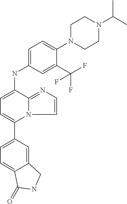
C12=CC(C3=CC=C(NC4=CC=C(N5CCN(C(C)C)CC5)C(C(F)(F)F)=C4)C4=NC=CN34)=CC=C1C(=O)NC2
